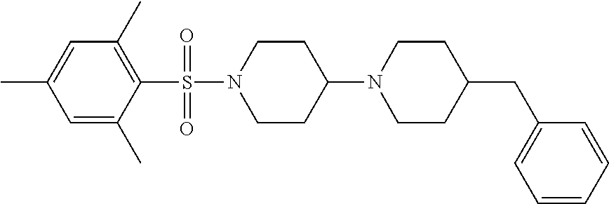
C1=C(C)C=C(C)C(S(N2CCC(N3CCC(CC4=CC=CC=C4)CC3)CC2)(=O)=O)=C1C
